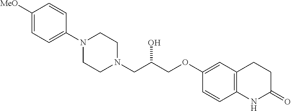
C1([MeO])=CC=C(N2CCN(CC(COC3=CC4=C(C=C3)NC(=O)CC4)O)CC2)C=C1
